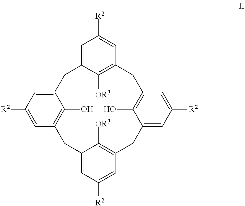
C1=C2C([OR3])=C(C=C1[R2])CC1=C(O)C(=CC([R2])=C1)CC1=C([OR3])C(=CC([R2])=C1)CC1=C(O)C(=CC([R2])=C1)C2
